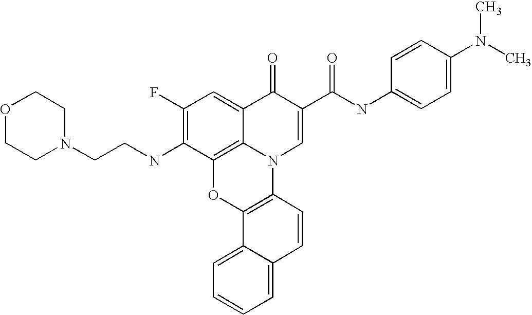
C12=C3C(=CC(F)=C1NCCN1CCOCC1)C(=O)C(C(=O)NC1=CC=C(N(C)C)C=C1)=CN3C1=C(O2)C2=CC=CC=C2C=C1
